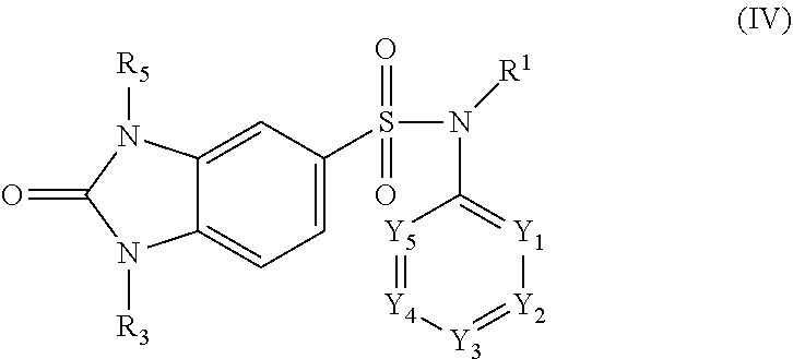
C12=CC(S(=O)(=O)N([R1])C3=[Y1][Y2]=[Y3][Y4]=[Y5]3)=CC=C1N([R3])C(=O)N2[R5]
